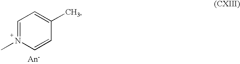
C1=[N+](C)C=CC(C)=C1
